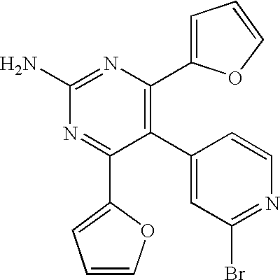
C1(C2=CC(Br)=NC=C2)=C(C2=CC=CO2)N=C(N)N=C1C1=CC=CO1
